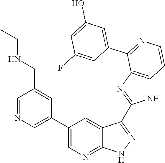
C1=NC=C(C2=CN=C3C(=C2)C(C2=NC4=C(N2)C=CN=C4C2=CC(O)=CC(F)=C2)=NN3)C=C1CNCC
